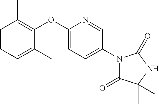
C1=CC=C(C)C(OC2=CC=C(N3C(=O)C(C)(C)NC3=O)C=N2)=C1C
